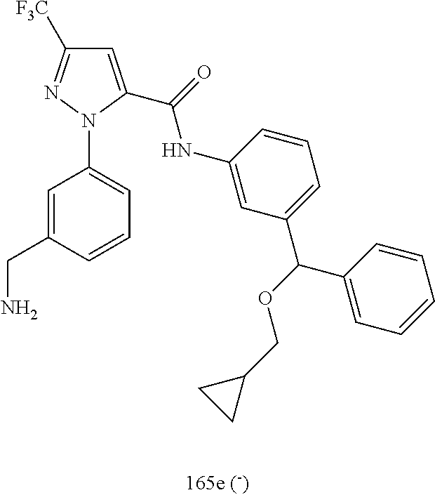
C1=C(CN)C=CC=C1N1N=C([F3C])C=C1C(=O)NC1=CC(C(C2=CC=CC=C2)OCC2CC2)=CC=C1
